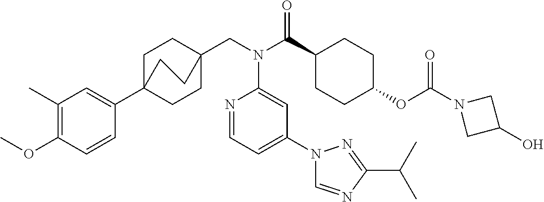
C1(C)=C(OC)C=CC(C23CCC(CN(C(C4CCC(OC(N5CC(O)C5)=O)CC4)=O)C4=CC(N5C=NC(C(C)C)=N5)=CC=N4)(CC2)CC3)=C1
